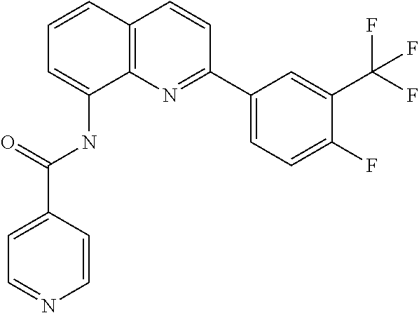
C1=CC2=C(C(NC(=O)C3=CC=NC=C3)=C1)N=C(C1=CC=C(F)C(C(F)(F)F)=C1)C=C2
